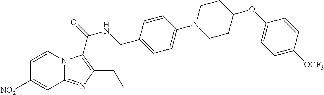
C1=CN2C(=NC(CC)=C2C(=O)NCC2=CC=C(N3CCC(OC4=CC=C([OCF3])C=C4)CC3)C=C2)C=C1[NO2]
